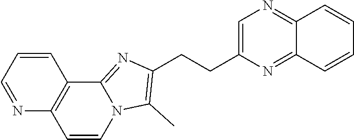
N1=CC=CC2=C1C=CN1C2=NC(CCC2=CN=C3C(=N2)C=CC=C3)=C1C
